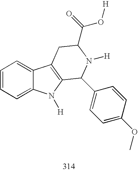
C1=CC=C2C(=C1)C1=C(N2[H])C(C2=CC=C(OC)C=C2)N([H])C(C(=O)O[H])C1
